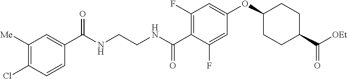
C1(F)=C(C(NCCNC(C2=CC([Me])=C(Cl)C=C2)=O)=O)C(F)=CC(OC2CCC(C([OEt])=O)CC2)=C1
